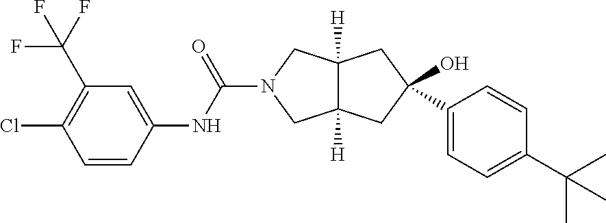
C1=CC(NC(=O)N2CC3([H])C([H])(C2)CC(O)(C2=CC=C(C(C)(C)C)C=C2)C3)=CC(C(F)(F)F)=C1Cl
